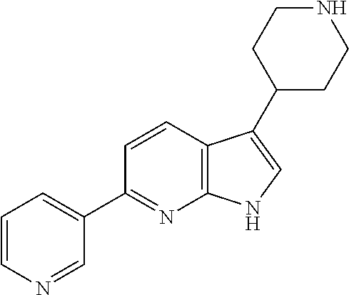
C12=C(C=CC(C3=CC=CN=C3)=N1)C(C1CCNCC1)=CN2
